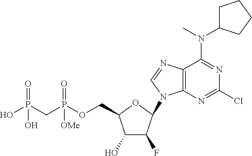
C1(O)C(F)C(N2C3=C(N=C2)C(N(C2CCCC2)C)=NC(Cl)=N3)OC1COP(CP(O)(=O)O)(=O)[OMe]
